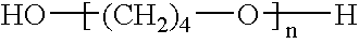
O[(CH2)4]O[H]
